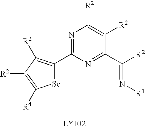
N1=C(C2=C([R2])C([R2])=C([R4])[Se]2)N=C(C([R2])=N[R1])C([R2])=C1[R2]
